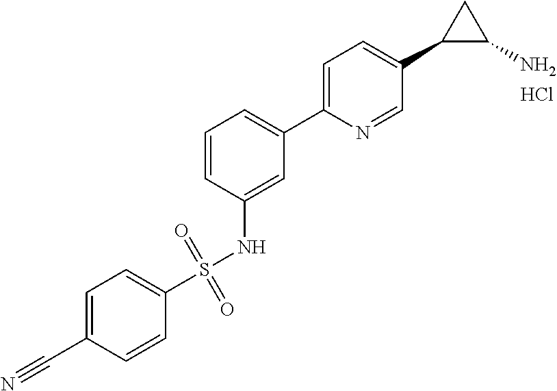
C1=CC(NS(=O)(=O)C2=CC=C(C#N)C=C2)=CC(C2=CC=C(C3C(N)C3)C=N2)=C1.Cl
